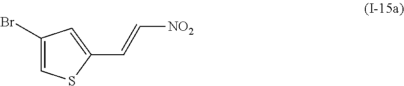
C1(Br)=CSC(C=C[NO2])=C1
